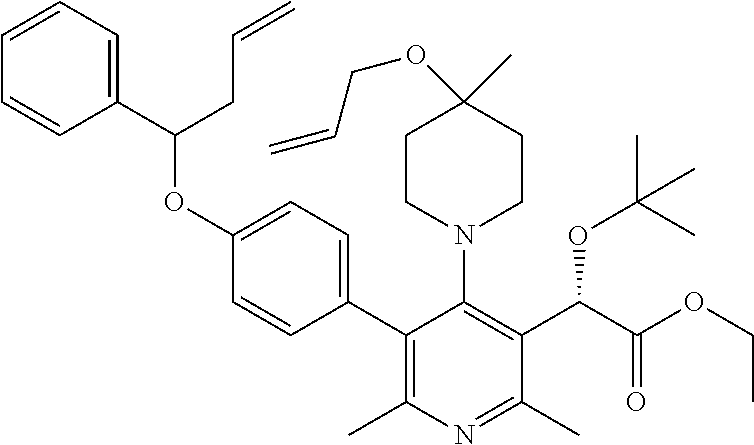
C1(C2=CC=C(OC(C3=CC=CC=C3)CC=C)C=C2)=C(C)N=C(C)C(C(C(OCC)=O)OC(C)(C)C)=C1N1CCC(C)(OCC=C)CC1
